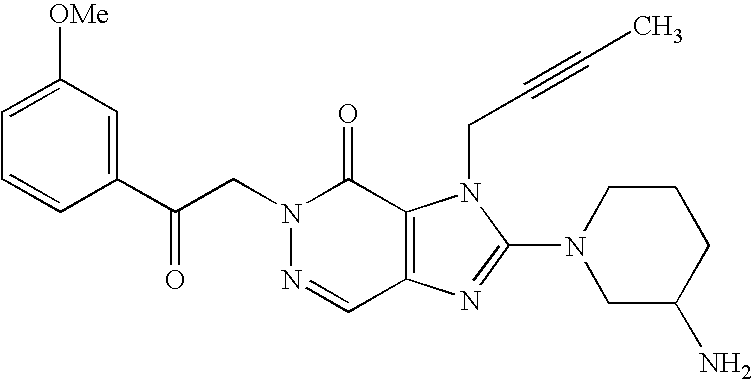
C(N1N=CC2=C(C1=O)N(CC#CC)C(N1CC(N)CCC1)=N2)C(C1=CC([OMe])=CC=C1)=O
